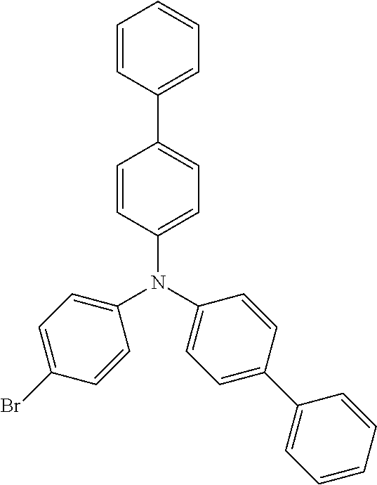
C1=CC(C2=CC=C(N(C3=CC=C(C4=CC=CC=C4)C=C3)C3=CC=C(Br)C=C3)C=C2)=CC=C1
